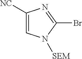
C1([NC])=CN([SEM])C(Br)=N1
